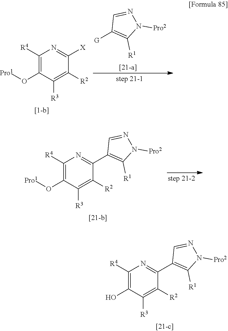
C1([G])=C([R1])N([Pro2])N=C1.C1([R4])=C(O[Pro1])C([R3])=C([R2])C([X])=N1.C1([R4])=C(O)C([R3])=C([R2])C(C2=C([R1])N([Pro2])N=C2)=N1.C1([R4])=C(O[Pro1])C([R3])=C([R2])C(C2=C([R1])N([Pro2])N=C2)=N1
